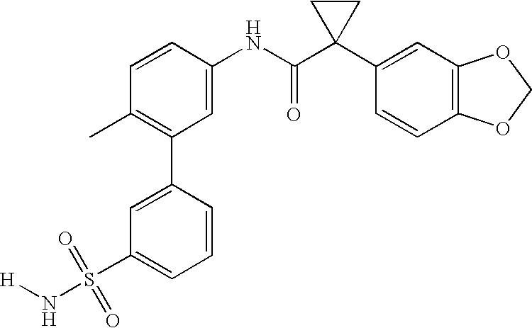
C1(C2=C(C)C=CC(NC(C3(C4=CC5=C(C=C4)OCO5)CC3)=O)=C2)=CC(S(=O)(=O)N[H])=CC=C1
